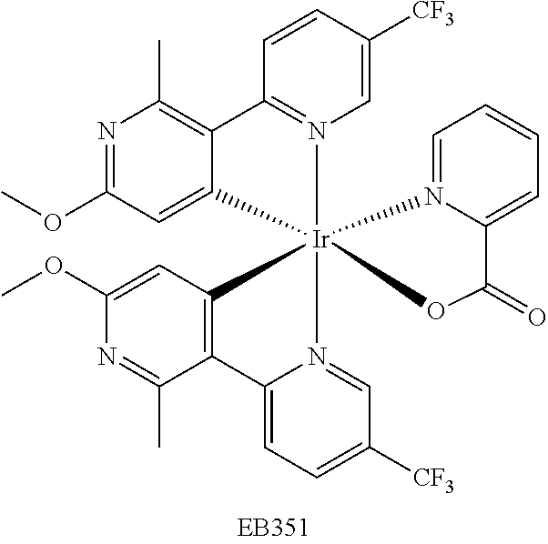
C1=CC([CF3])=CN2=C1C1=C(C)N=C(OC)C=C1[Ir]213(N2=CC([CF3])=CC=C2C2=C1C=C(OC)N=C2C)N1=CC=CC=C1C(=O)O3
